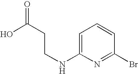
C1=C(NCCC(O)=O)N=C(Br)C=C1
